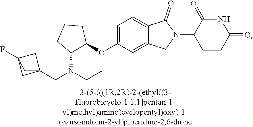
C1=C(OC2CCCC2N(CC)CC23CC(F)(C2)C3)C=C2C(=C1)C(=O)N(C1CCC(=O)NC1=O)C2
